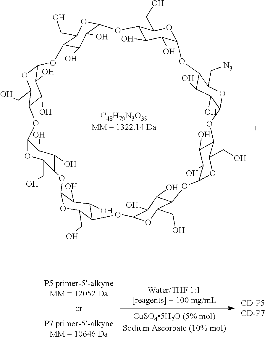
C12C(O)C(O)C(OC1CO)OC1C(O)C(O)C(OC1C[N3])OC1C(O)C(O)C(OC1CO)OC1C(O)C(O)C(OC1CO)OC1C(O)C(O)C(OC1CO)OC1C(O)C(O)C(OC1CO)OC1C(O)C(O)C(OC1CO)OC1C(O)C(O)C(O2)OC1CO.[C48H79N3O39MM = 1322.14 Da]
